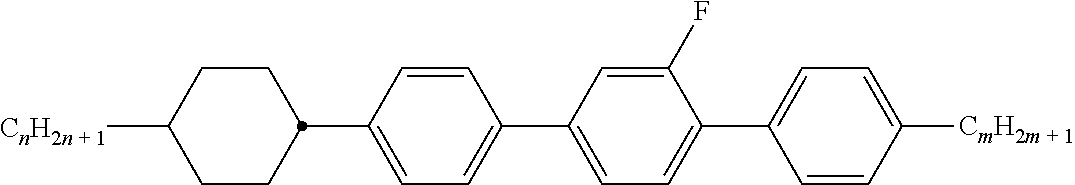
C1=C(C2CCC([CnH2n + 1])CC2)C=CC(C2=CC=C(C3=CC=C([CmH2m + 1])C=C3)C(F)=C2)=C1
